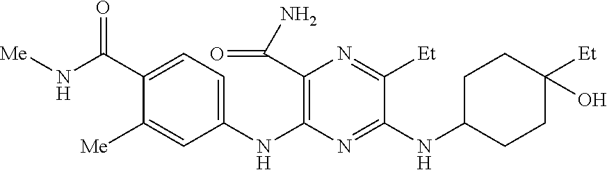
C1(NC2=C(C(N)=O)N=C([Et])C(NC3CCC([Et])(O)CC3)=N2)=CC=C(C(=O)N[Me])C([Me])=C1
